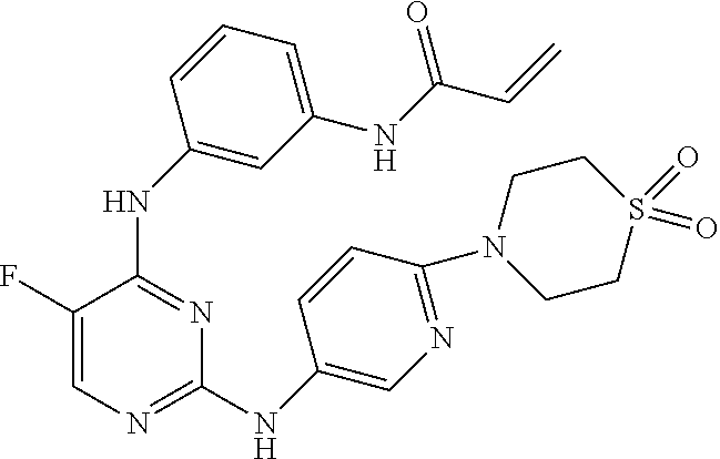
C1(NC2=CC(NC(C=C)=O)=CC=C2)=NC(NC2=CN=C(N3CCS(=O)(=O)CC3)C=C2)=NC=C1F
